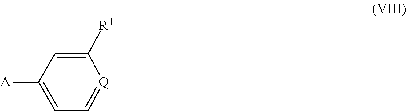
C1([R1])=CC([A])=CC=[Q]1
